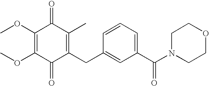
C1(=O)C(CC2=CC(C(N3CCOCC3)=O)=CC=C2)=C(C)C(=O)C(OC)=C1OC
